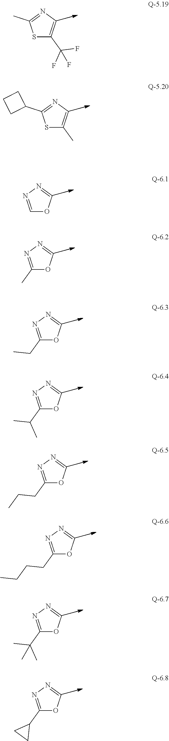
S1C(C(F)(F)F)=CN=C1C.S1C(C)=CN=C1C1CCC1.C1=NN=CO1.C1(C)=NN=CO1.C1(CC)=NN=CO1.C1(C(C)C)=NN=CO1.C1(CCC)=NN=CO1.C1(CCCC)=NN=CO1.C1(C(C)(C)C)=NN=CO1.C1(C2CC2)=NN=CO1
